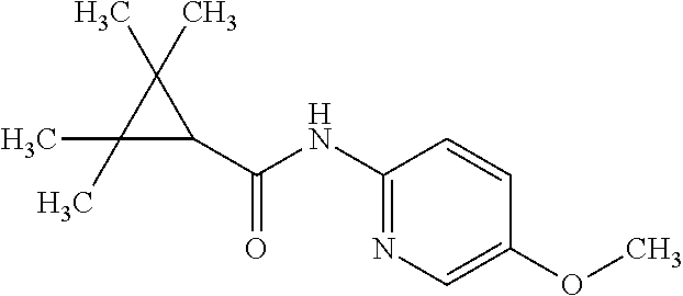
C1(C(=O)NC2=NC=C(OC)C=C2)C(C)(C)C1(C)C
